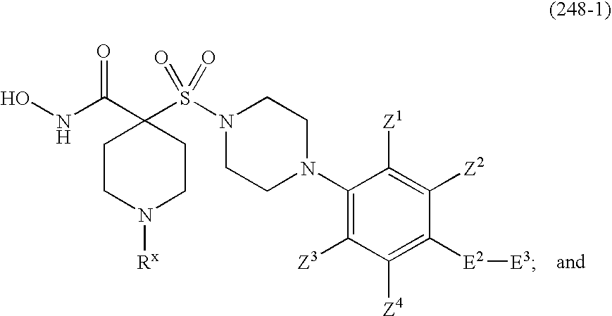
ONC(C1(S(N2CCN(C3=C([Z3])C([Z4])=C([E2][E3])C([Z2])=C3[Z1])CC2)(=O)=O)CCN([Rx])CC1)=O
